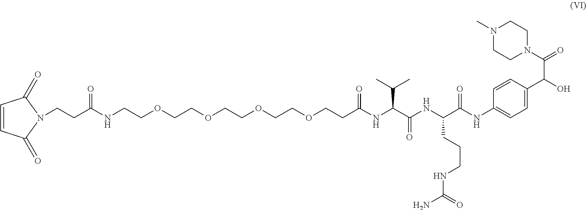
C(COCCC(NC(C(NC(C(NC1=CC=C(C(O)C(N2CCN(C)CC2)=O)C=C1)=O)CCCNC(N)=O)=O)C(C)C)=O)OCCOCCOCCNC(CCN1C(=O)C=CC1=O)=O
